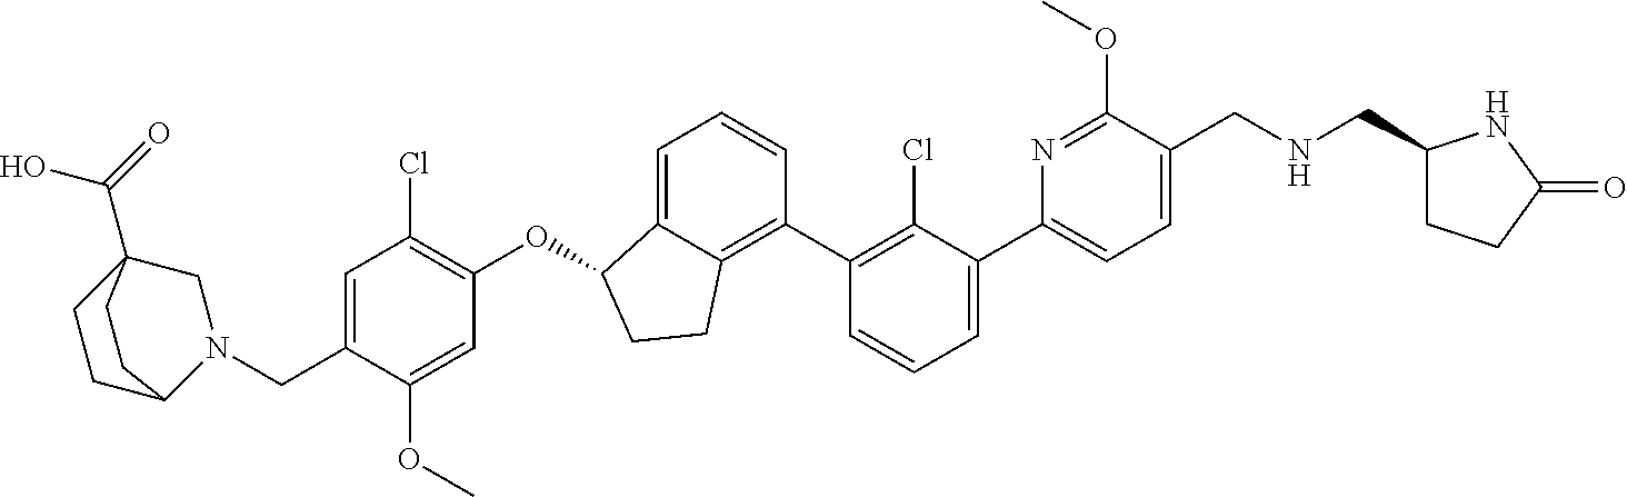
C(C1=CC(Cl)=C(OC2C3=CC=CC(C4=C(Cl)C(C5=CC=C(CNCC6CCC(=O)N6)C(OC)=N5)=CC=C4)=C3CC2)C=C1OC)N1C2CCC(C(=O)O)(C1)CC2
